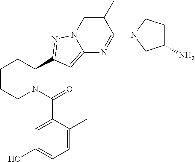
C1CCN(C(=O)C2=CC(O)=CC=C2C)C(C2=NN3C(=C2)N=C(N2CC(N)CC2)C(C)=C3)C1
